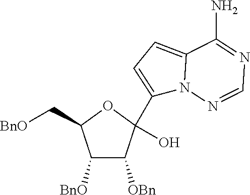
C1([BnO])C([OBn])C(O)(C2=CC=C3N2N=CN=C3N)OC1C[BnO]
